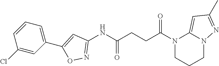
N1(C(CCC(NC2=NOC(C3=CC=CC(Cl)=C3)=C2)=O)=O)CCCN2C1=CC(C)=N2
